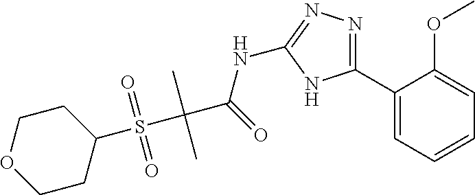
C1(C2=NN=C(NC(C(S(C3CCOCC3)(=O)=O)(C)C)=O)N2)=CC=CC=C1OC
